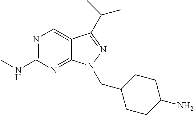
N1=C(NC)N=C2C(=C1)C(C(C)C)=NN2CC1CCC(N)CC1
